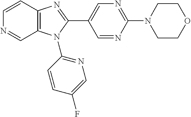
C1=CC2=C(C=N1)N(C1=NC=C(F)C=C1)C(C1=CN=C(N3CCOCC3)N=C1)=N2
